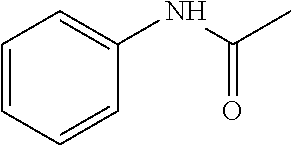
C1=CC=CC(NC(C)=O)=C1
